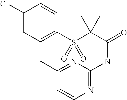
C1(Cl)=CC=C(S(C(C(=O)NC2=NC=CC(C)=N2)(C)C)(=O)=O)C=C1
